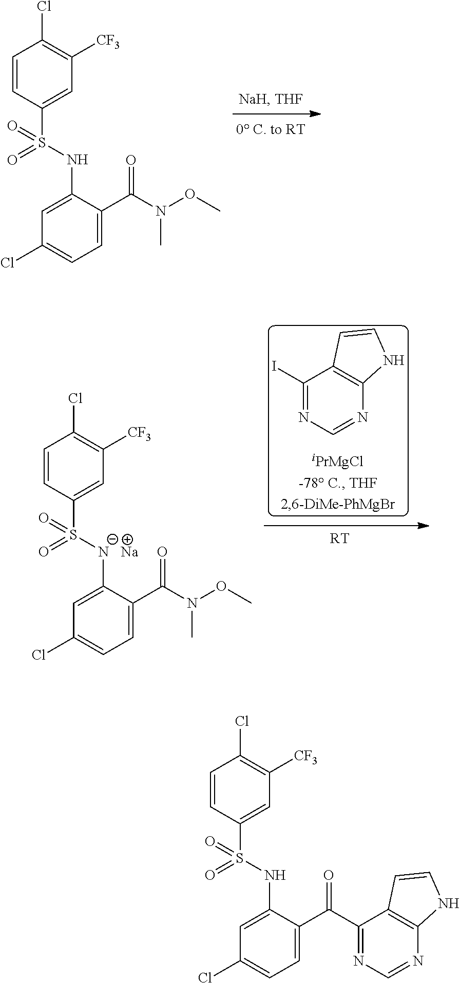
C1=C(NS(C2=CC([CF3])=C(Cl)C=C2)(=O)=O)C(C(N(OC)C)=O)=CC=C1Cl.C1(I)=NC=NC2=C1C=CN2.C1=C([N-]S(C2=CC([CF3])=C(Cl)C=C2)(=O)=O)C(C(N(OC)C)=O)=CC=C1Cl.[Na].[RT].C1=C(NS(C2=CC([CF3])=C(Cl)C=C2)(=O)=O)C(C(C2=NC=NC3=C2C=CN3)=O)=CC=C1Cl
